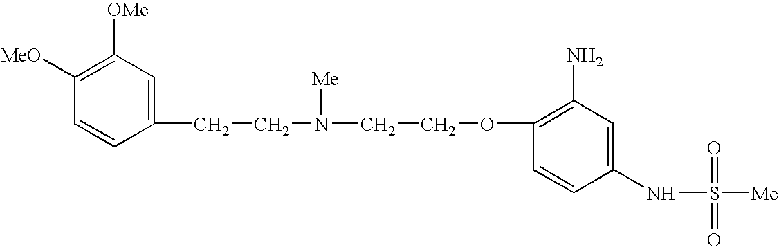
C1(CCN(CCOC2=C(N)C=C(NS([Me])(=O)=O)C=C2)[Me])=CC([OMe])=C([MeO])C=C1
